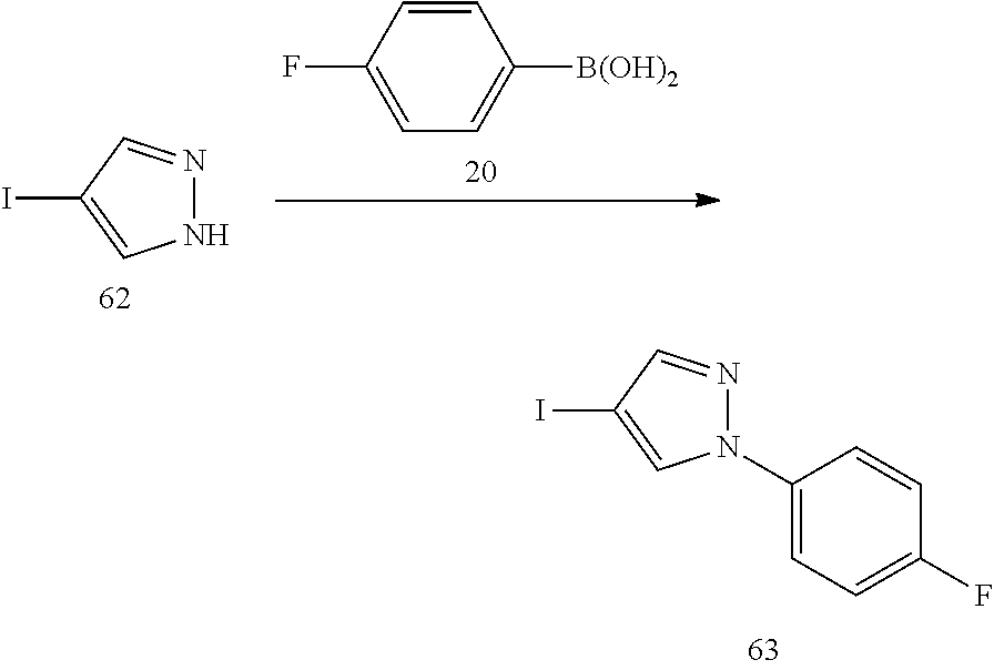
N1N=CC(I)=C1.C1([B(OH)2])=CC=C(F)C=C1.N1(C2=CC=C(F)C=C2)N=CC(I)=C1
